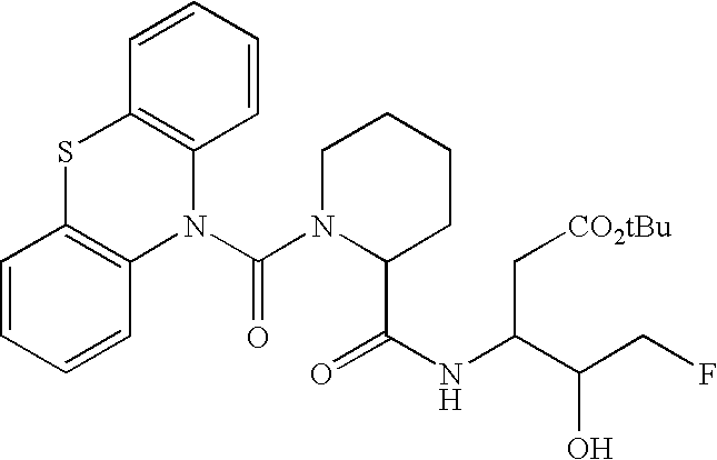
C1=CC=CC2=C1SC1=C(N2C(N2C(C(NC(C(CF)O)C[CO2tBu])=O)CCCC2)=O)C=CC=C1
